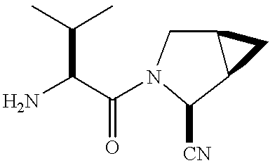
C12C(CN(C(C(N)C(C)C)=O)C1[CN])C2
